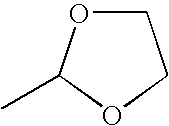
C1OC(C)OC1
